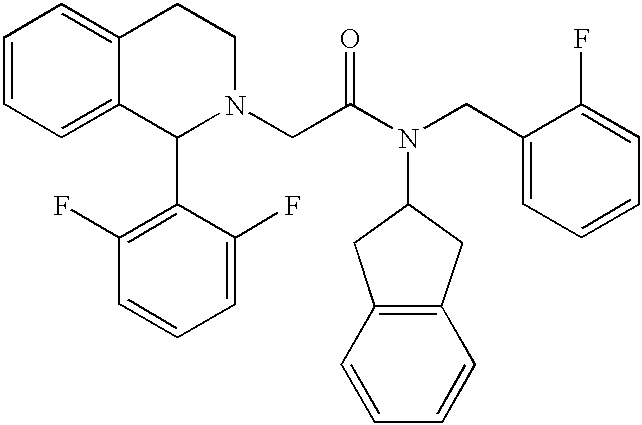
C1=CC=C2C(=C1)CCN(CC(N(CC1=CC=CC=C1F)C1CC3=C(C1)C=CC=C3)=O)C2C1=C(F)C=CC=C1F
